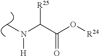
C(C(O[R24])=O)(N(C)[H])[R25]
